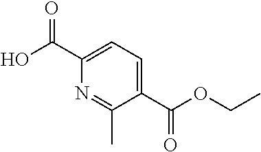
C1(C(OCC)=O)=CC=C(C(O)=O)N=C1C
